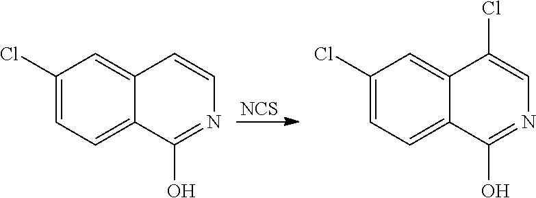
[NCS].C1(Cl)=CC=C2C(=C1)C=CN=C2O.C1(Cl)=CC=C2C(=C1)C(Cl)=CN=C2O
